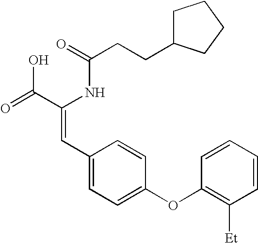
C(=O)(NC(C(=O)O)=CC1=CC=C(OC2=C([Et])C=CC=C2)C=C1)CCC1CCCC1
